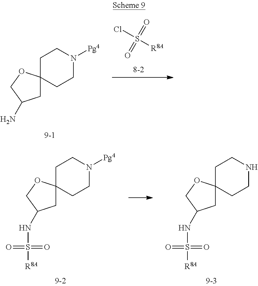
ClS([R8A])(=O)=O.C1C2(CCN([Pg4])C1)CC(N)CO2.C1C2(CCNC1)CC(NS([R8A])(=O)=O)CO2.C1C2(CCN([Pg4])C1)CC(NS([R8A])(=O)=O)CO2
